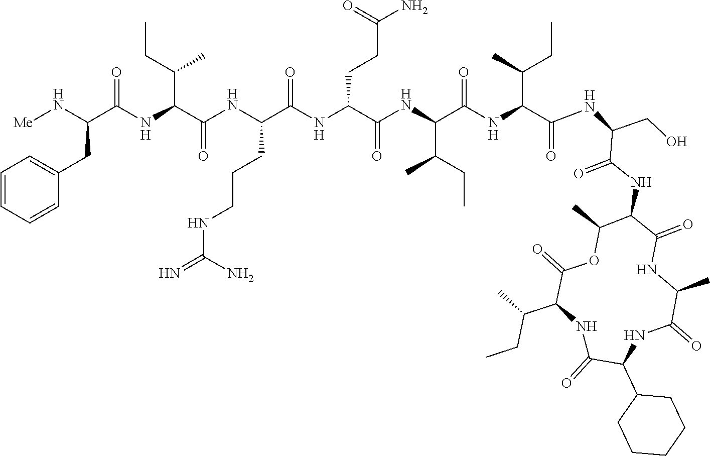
C1=CC=CC(CC(C(NC(C(NC(CCCNC(=N)N)C(NC(C(NC(C(NC(C(NC(CO)C(NC2C(=O)NC(C)C(=O)NC(C3CCCCC3)C(=O)NC(C(CC)C)C(=O)OC2C)=O)=O)C(C)CC)=O)C(CC)C)=O)CCC(N)=O)=O)=O)C(CC)C)=O)N[Me])=C1
